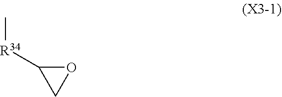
C1([R34]C)OC1
